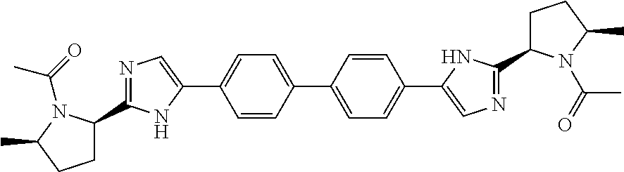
C1C(C2=NC=C(C3=CC=C(C4=CC=C(C5=CN=C(C6CCC(C)N6C(C)=O)N5)C=C4)C=C3)N2)N(C(=O)C)C(C)C1
